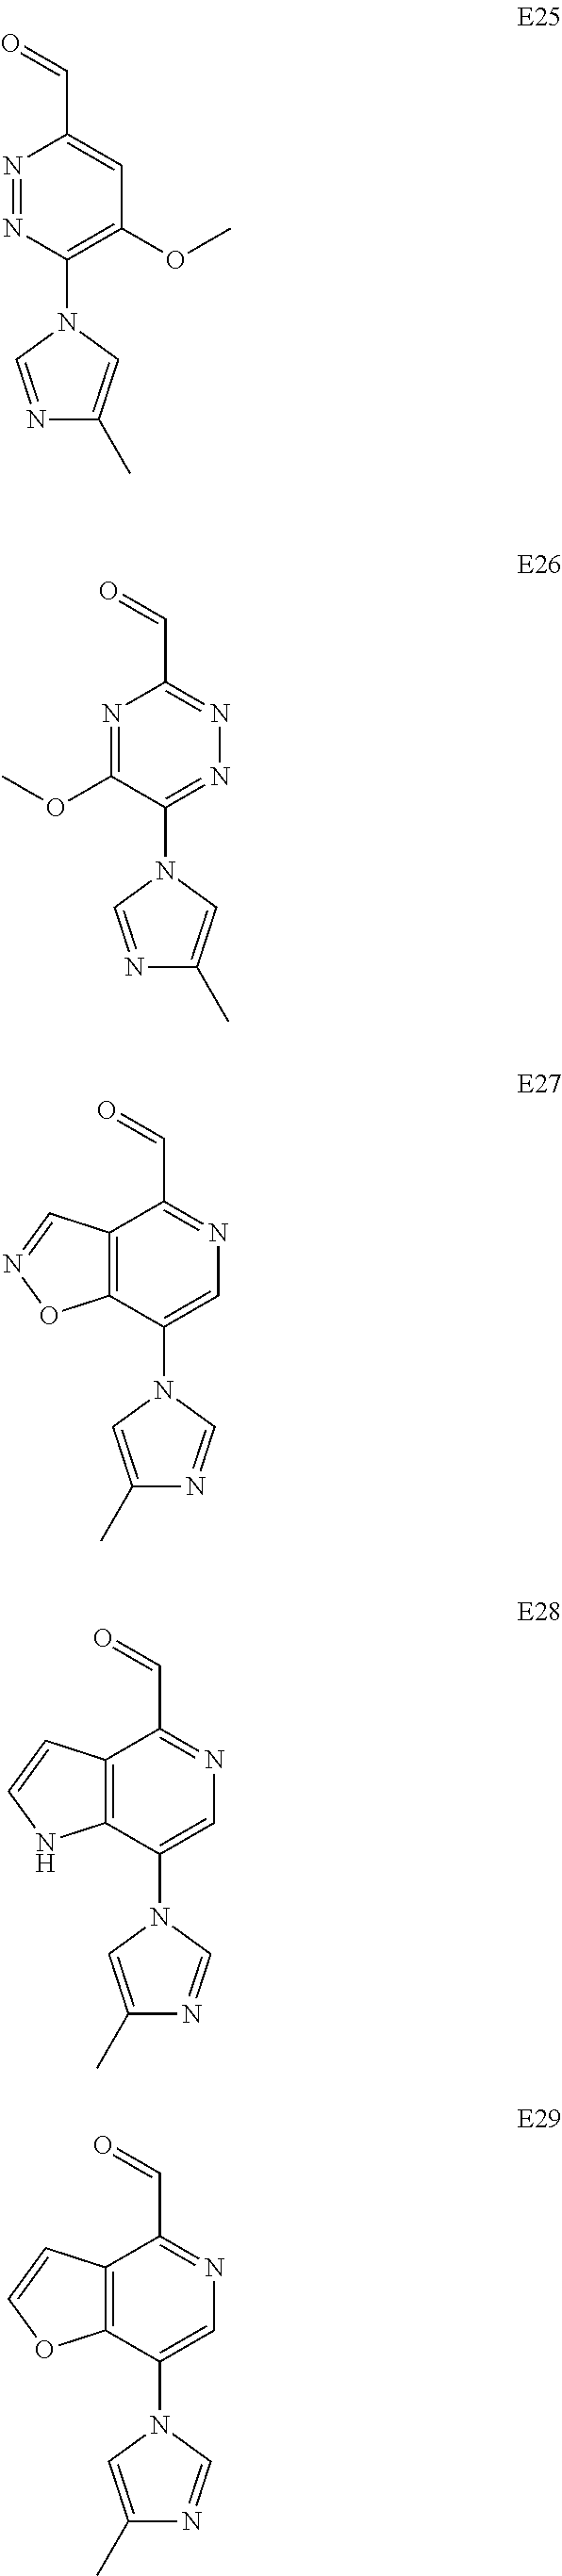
N1=NC(N2C=NC(C)=C2)=C(OC)C=C1C=O.N1=C(OC)C(N2C=NC(C)=C2)=NN=C1C=O.C12=C(C(N3C=C(C)N=C3)=CN=C1C=O)ON=C2.C12=C(C(N3C=C(C)N=C3)=CN=C1C=O)NC=C2.C12=C(C(N3C=C(C)N=C3)=CN=C1C=O)OC=C2
